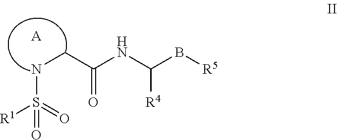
O=S(NCC(NC(B[R5])[R4])=O)(=O)[R1].[A]
